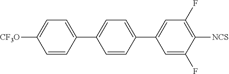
[CF3O]C1=CC=C(C2=CC=C(C3=CC(F)=C([NCS])C(F)=C3)C=C2)C=C1
